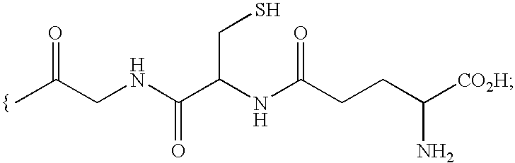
CC(CNC(C(NC(CCC([CO2H])N)=O)CS)=O)=O
